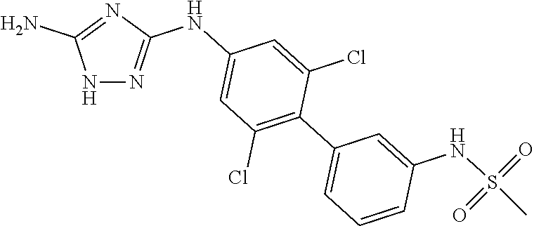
N1N=C(NC2=CC(Cl)=C(C3=CC=CC(NS(C)(=O)=O)=C3)C(Cl)=C2)N=C1N
